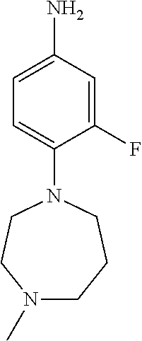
C1(F)=CC(N)=CC=C1N1CCN(C)CCC1
